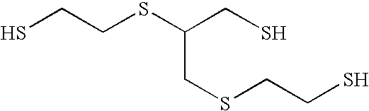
SCCSC(CS)CSCCS
